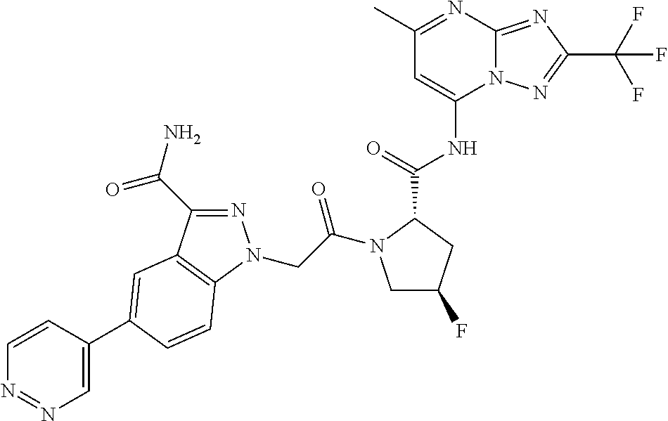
C1(C)=NC2=NC(C(F)(F)F)=NN2C(NC(=O)C2CC(F)CN2C(CN2N=C(C(N)=O)C3=C2C=CC(C2=CN=NC=C2)=C3)=O)=C1
